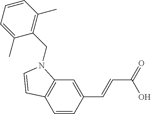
C1=CC(C=CC(=O)O)=CC2=C1C=CN2CC1=C(C)C=CC=C1C
